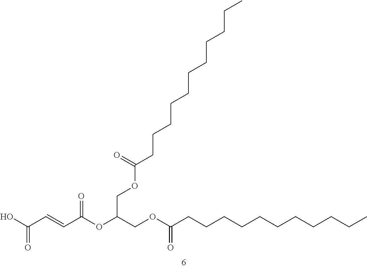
C(CCCCCC(OCC(COC(CCCCCCCCCCC)=O)OC(C=CC(O)=O)=O)=O)CCCCC
